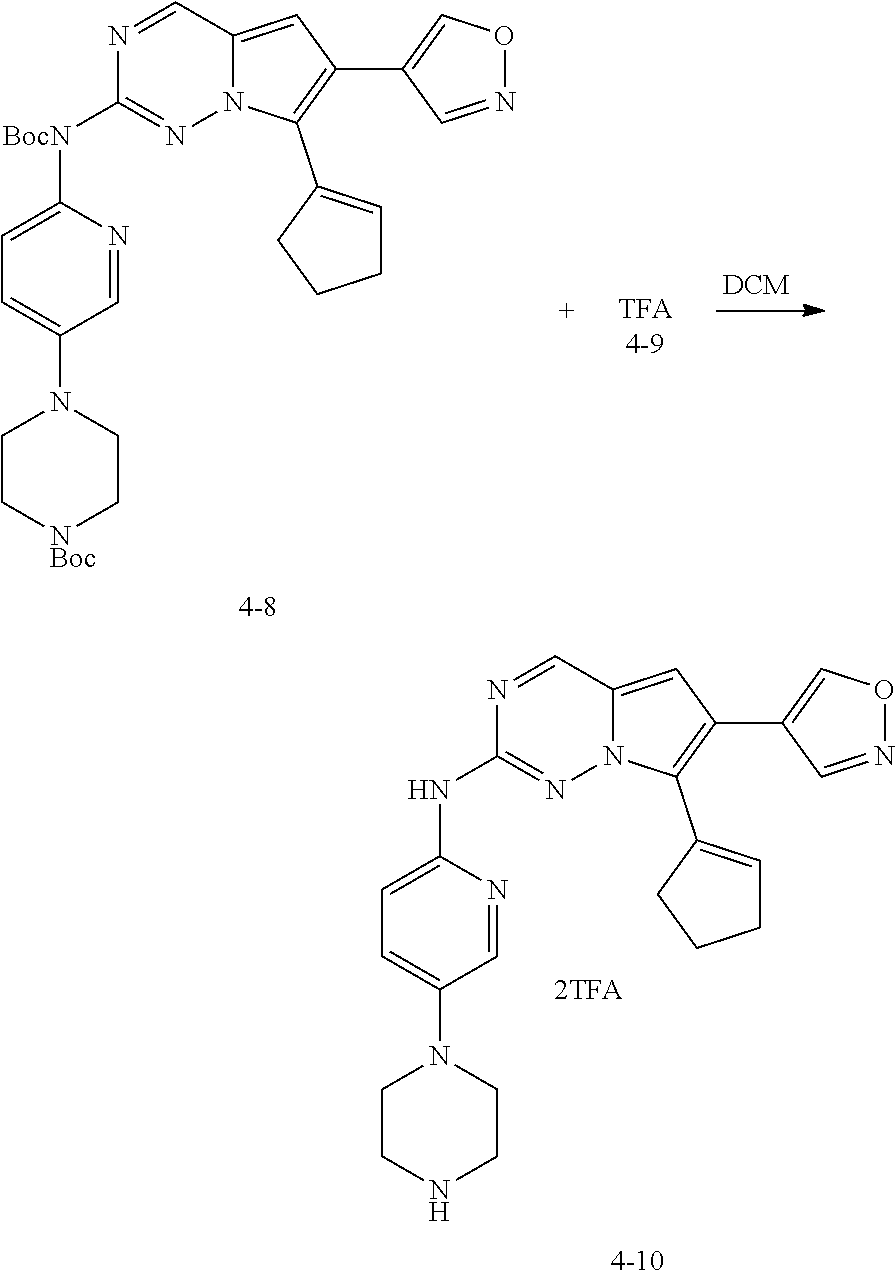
C1=NC(NC2=NN3C(=CC(C4=CON=C4)=C3C3=CCCC3)C=N2)=CC=C1N1CCNCC1.C1=NC([BocN]C2=NN3C(=CC(C4=CON=C4)=C3C3=CCCC3)C=N2)=CC=C1N1CC[NBoc]CC1
